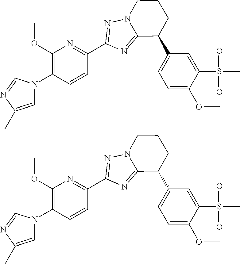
C1=C(C)N=CN1C1=C(OC)N=C(C2=NN3CCCC(C4=CC=C(OC)C(S(=O)(=O)C)=C4)C3=N2)C=C1.C1=C(C)N=CN1C1=C(OC)N=C(C2=NN3CCCC(C4=CC=C(OC)C(S(=O)(=O)C)=C4)C3=N2)C=C1
